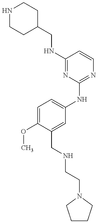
N1CCC(CNC2=NC(NC3=CC=C(OC)C(CNCCN4CCCC4)=C3)=NC=C2)CC1
